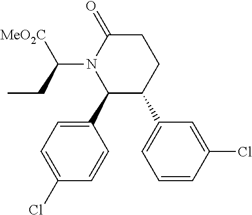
C1(C2=CC=C(Cl)C=C2)C(C2=CC=CC(Cl)=C2)CCC(=O)N1C(CC)[MeO2C]
